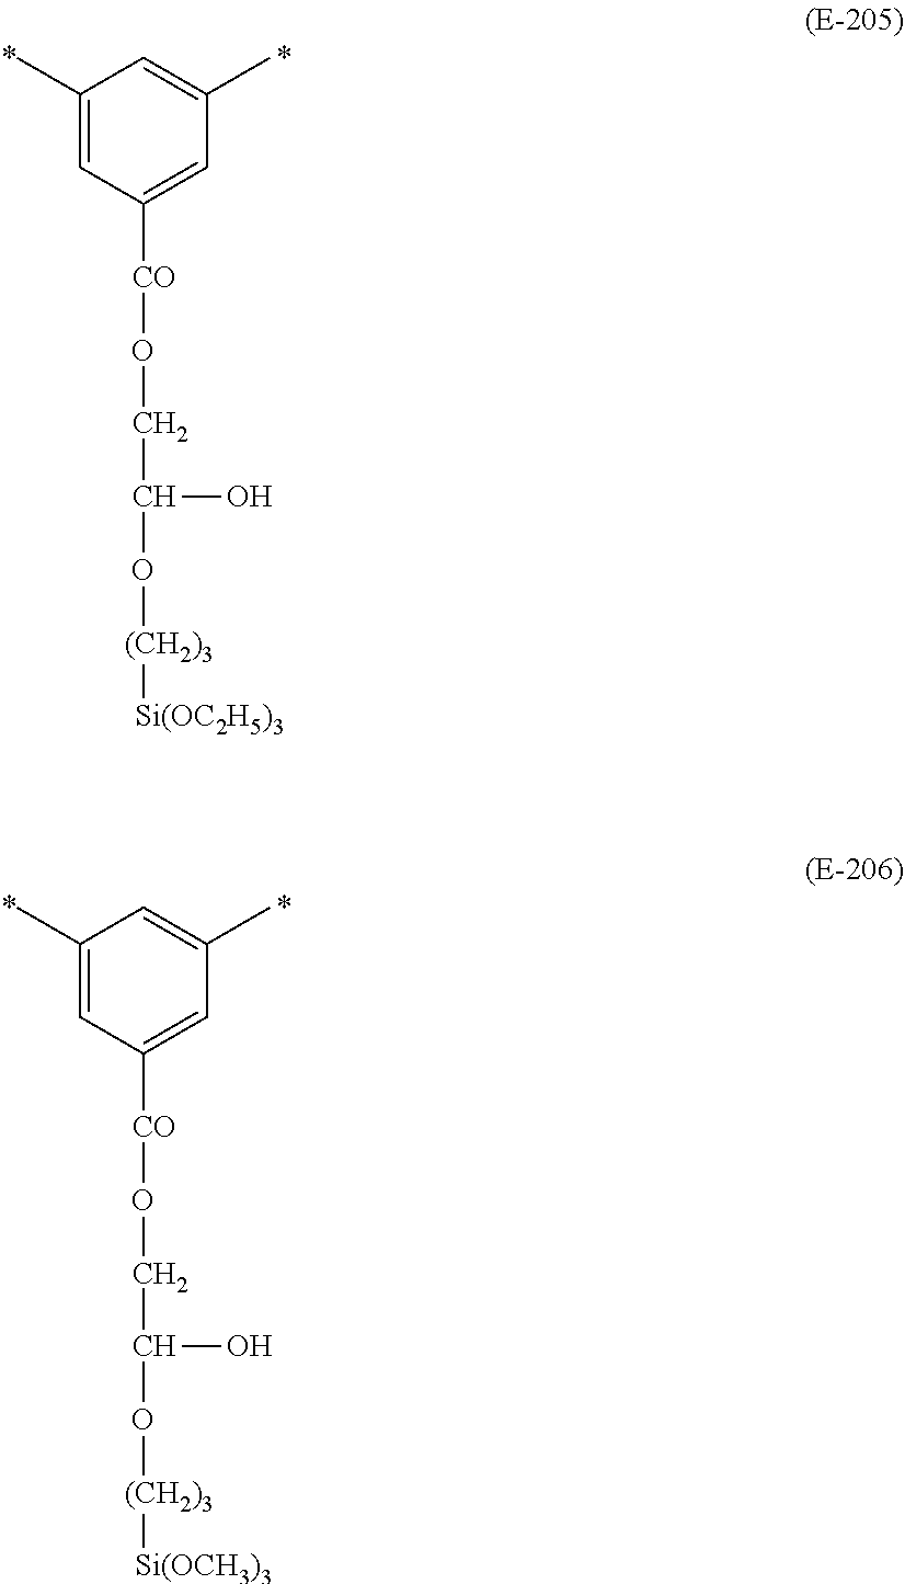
C1(C)=CC([CO]OCC(O)O[(CH2)3][Si(OC2H5)3])=CC(C)=C1.C1(C)=CC([CO]OCC(O)O[(CH2)3][Si(OCH3)3])=CC(C)=C1
